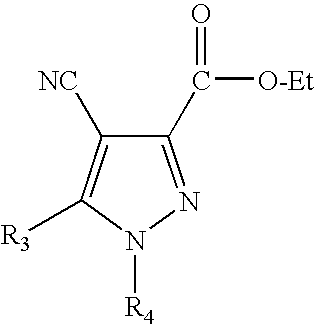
C1(C([O-Et])=O)=NN([R4])C([R3])=C1[NC]
